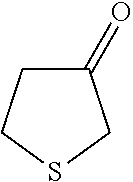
C1(=O)CCSC1
